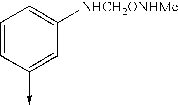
C1=CC(->C)=CC([NHCH2ONHMe])=C1
